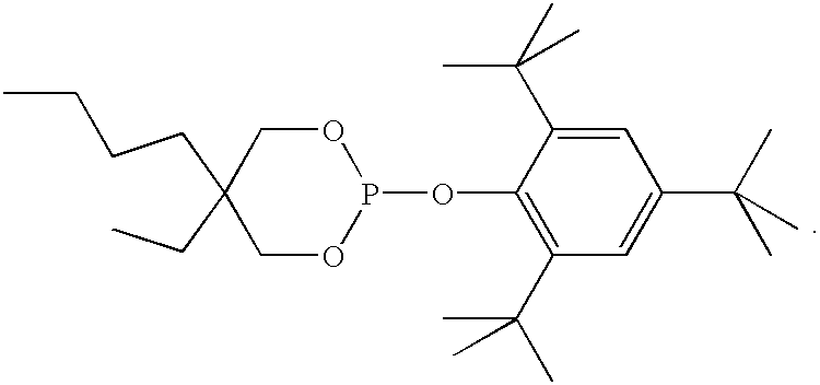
O1CC(CCCC)(CC)COP1OC1=C(C(C)(C)C)C=C(C(C)(C)C)C=C1C(C)(C)C
